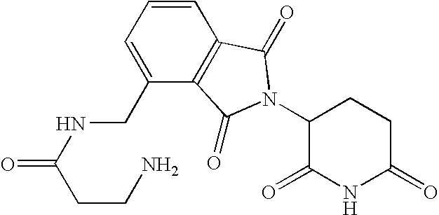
C1=CC2=C(C(CNC(CCN)=O)=C1)C(=O)N(C1C(=O)NC(=O)CC1)C2=O
